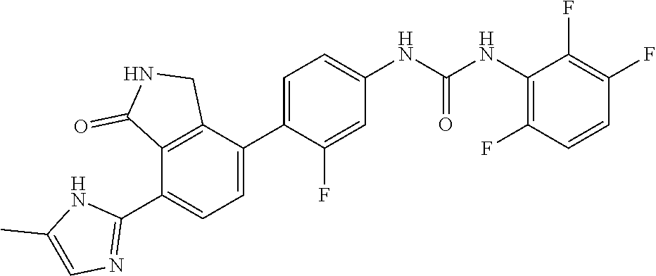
C1=C(C2=CC=C(NC(NC3=C(F)C=CC(F)=C3F)=O)C=C2F)C2=C(C(C3=NC=C(C)N3)=C1)C(=O)NC2
